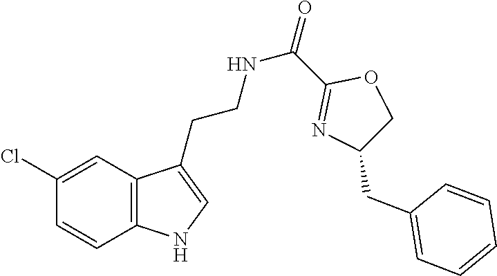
C12=C(C=C(Cl)C=C1)C(CCNC(=O)C1=NC(CC3=CC=CC=C3)CO1)=CN2
